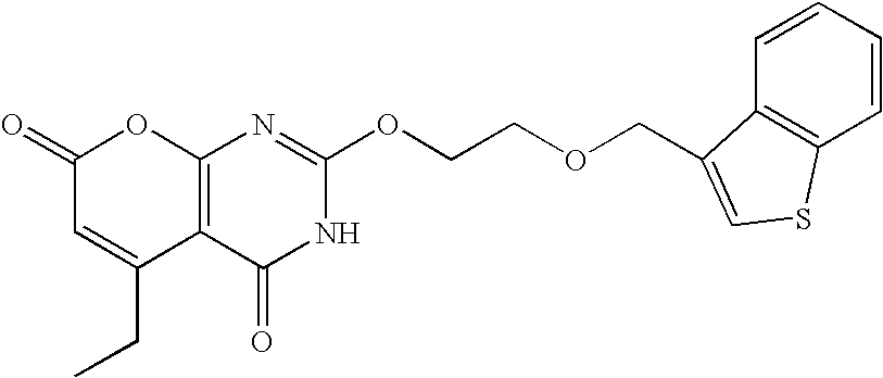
C12=C(C(=O)NC(OCCOCC3=CSC4=C3C=CC=C4)=N1)C(CC)=CC(=O)O2
